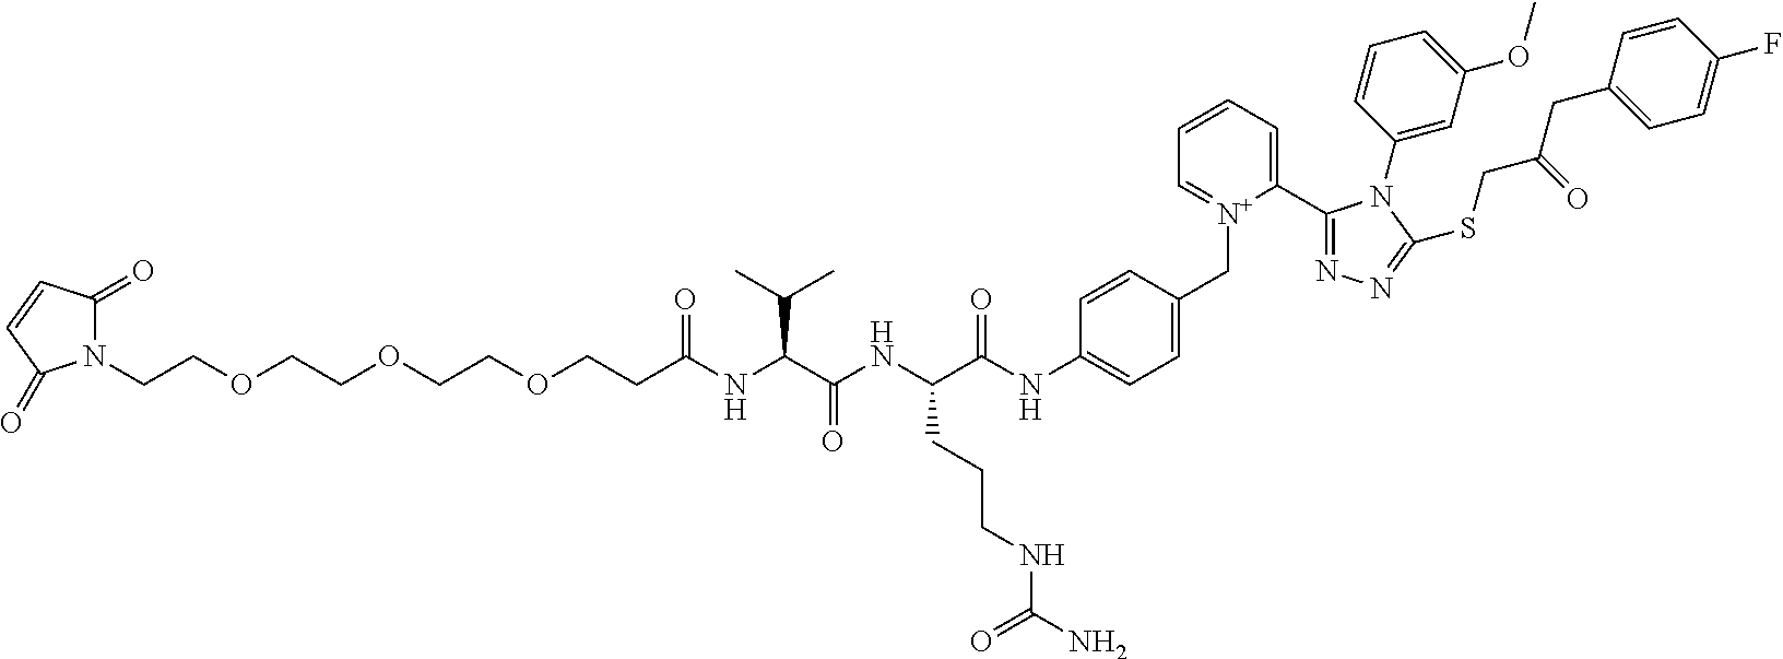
N1(CCOCCOCCOCCC(NC(C(NC(C(NC2=CC=C(C[N+]3=CC=CC=C3C3=NN=C(SCC(=O)CC4=CC=C(F)C=C4)N3C3=CC(OC)=CC=C3)C=C2)=O)CCCNC(N)=O)=O)C(C)C)=O)C(=O)C=CC1=O
